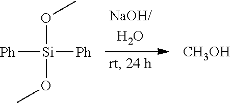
O([Si]([Ph])([Ph])OC)C.[CH3OH]
